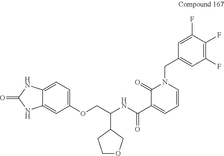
C1OCC(C(NC(C2=CC=CN(CC3=CC(F)=C(F)C(F)=C3)C2=O)=O)COC2=CC=C3C(=C2)NC(=O)N3)C1
